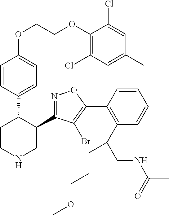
C1=CC(C2CCNCC2C2=NOC(C3=C(C(CNC(C)=O)CCCOC)C=CC=C3)=C2Br)=CC=C1OCCOC1=C(Cl)C=C(C)C=C1Cl
